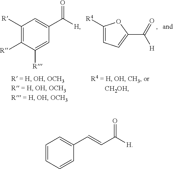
C1([R])=C([R])C([R])=CC(C(=O)[H])=C1.C1([R4])=CC=C(C([H])=O)O1.C1=CC=CC(C=CC(=O)[H])=C1
